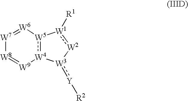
[W4]12:[W5]([W1]([R1]):[W2][W3]1:[Y][R2])[W6]=[W7][W8]=[W9]2
